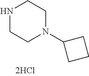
N1CCN(C2CCC2)CC1
